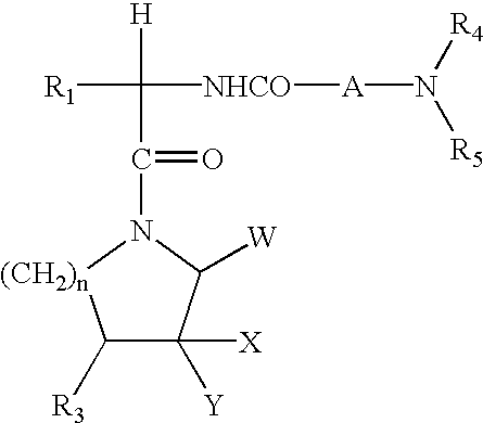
C1([R3])C([Y])([X])C([W])N(C(C([R1])([NHCO][A]N([R4])[R5])[H])=O)[(CH2)n]1
